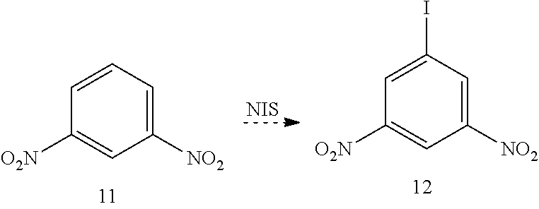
C1=CC=C([NO2])C=C1[O2N].[NIS].C1=C(I)C=C([NO2])C=C1[O2N]
